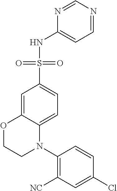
C1=C2C(=CC=C1S(=O)(=O)NC1=CC=NC=N1)N(C1=C([NC])C=C(Cl)C=C1)CCO2
